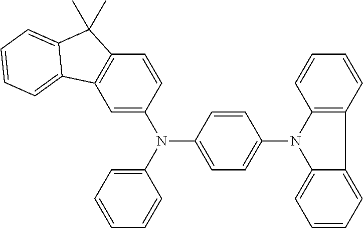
C1=C(N(C2=CC=C(N3C4=CC=CC=C4C4=C3C=CC=C4)C=C2)C2=CC=CC=C2)C=CC2=C1C1=CC=CC=C1C2(C)C
